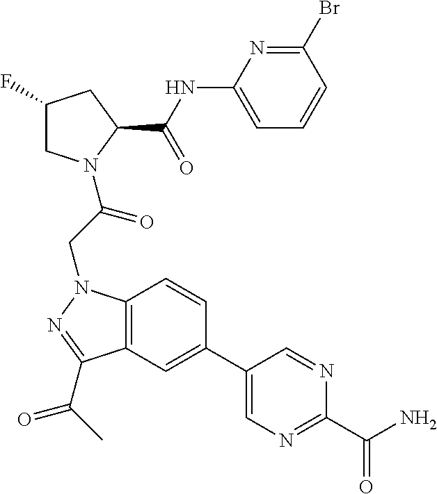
C12=C(N(CC(=O)N3CC(F)CC3C(NC3=CC=CC(Br)=N3)=O)N=C1C(=O)C)C=CC(C1=CN=C(C(N)=O)N=C1)=C2
